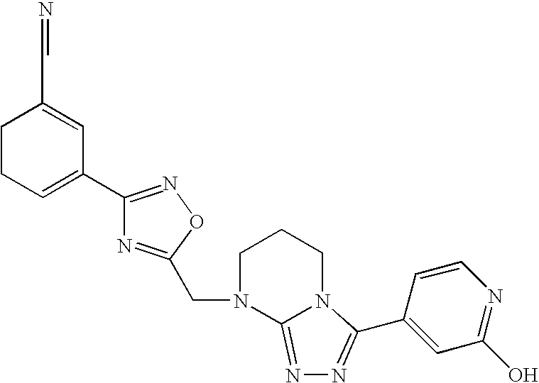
C1CC=C(C2=NOC(CN3C4=NN=C(C5=CC(O)=NC=C5)N4CCC3)=N2)C=C1C=N
